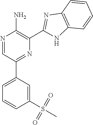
N1=CC(C2=CC=CC(S(C)(=O)=O)=C2)=NC(C2=NC3=C(N2)C=CC=C3)=C1N
